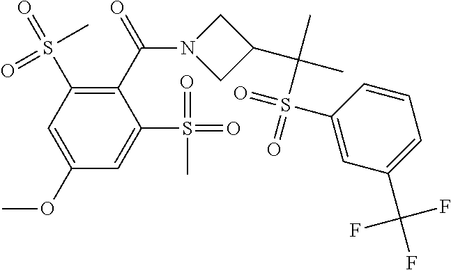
C1(C(=O)N2CC(C(C)(C)S(=O)(C3=CC(C(F)(F)F)=CC=C3)=O)C2)=C(S(=O)(C)=O)C=C(OC)C=C1S(=O)(=O)C
